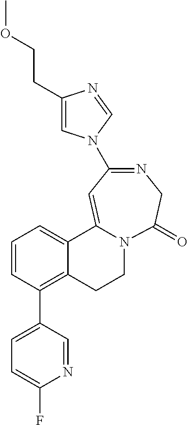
C1(CCOC)=CN(C2=NCC(=O)N3CCC4=C(C5=CC=C(F)N=C5)C=CC=C4C3=C2)C=N1
